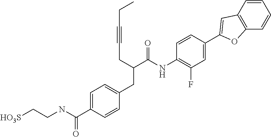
C1(NC(C(CC#CCC)CC2=CC=C(C(=O)NCC[HO3S])C=C2)=O)=C(F)C=C(C2=CC3=C(C=CC=C3)O2)C=C1
